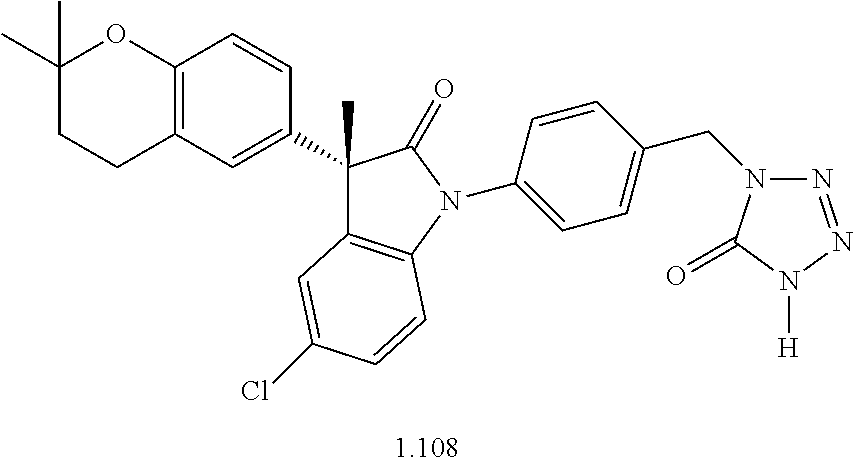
C1(C2=CC3=C(C=C2)OC(C)(C)CC3)(C)C2=C(N(C3=CC=C(CN4N=NN([H])C4=O)C=C3)C1=O)C=CC(Cl)=C2
